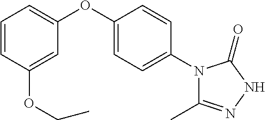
C1=CC(OCC)=CC(OC2=CC=C(N3C(C)=NNC3=O)C=C2)=C1
